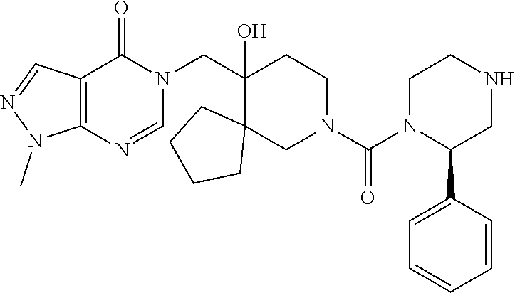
C(C1(O)CCN(C(N2CCNCC2C2=CC=CC=C2)=O)CC12CCCC2)N1C(=O)C2=C(N=C1)N(C)N=C2
